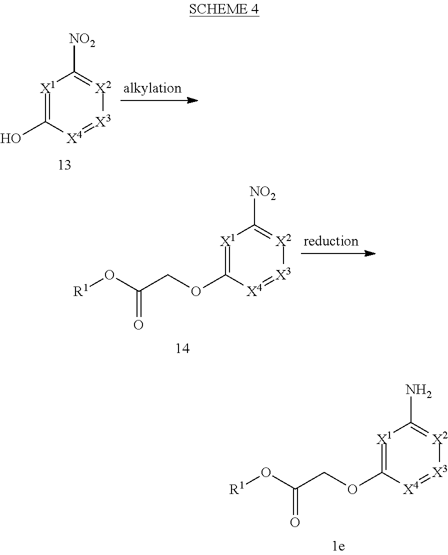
[X1]1=C(O)[X4]=[X3][X2]=C1[NO2].[X1]1=C(OCC(O[R1])=O)[X4]=[X3][X2]=C1[NO2].[X1]1=C(OCC(O[R1])=O)[X4]=[X3][X2]=C1N
